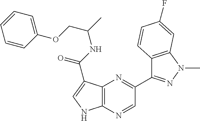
C12=C(N=CC(C3=NN(C)C4=C3C=CC(F)=C4)=N1)NC=C2C(NC(C)COC1=CC=CC=C1)=O
